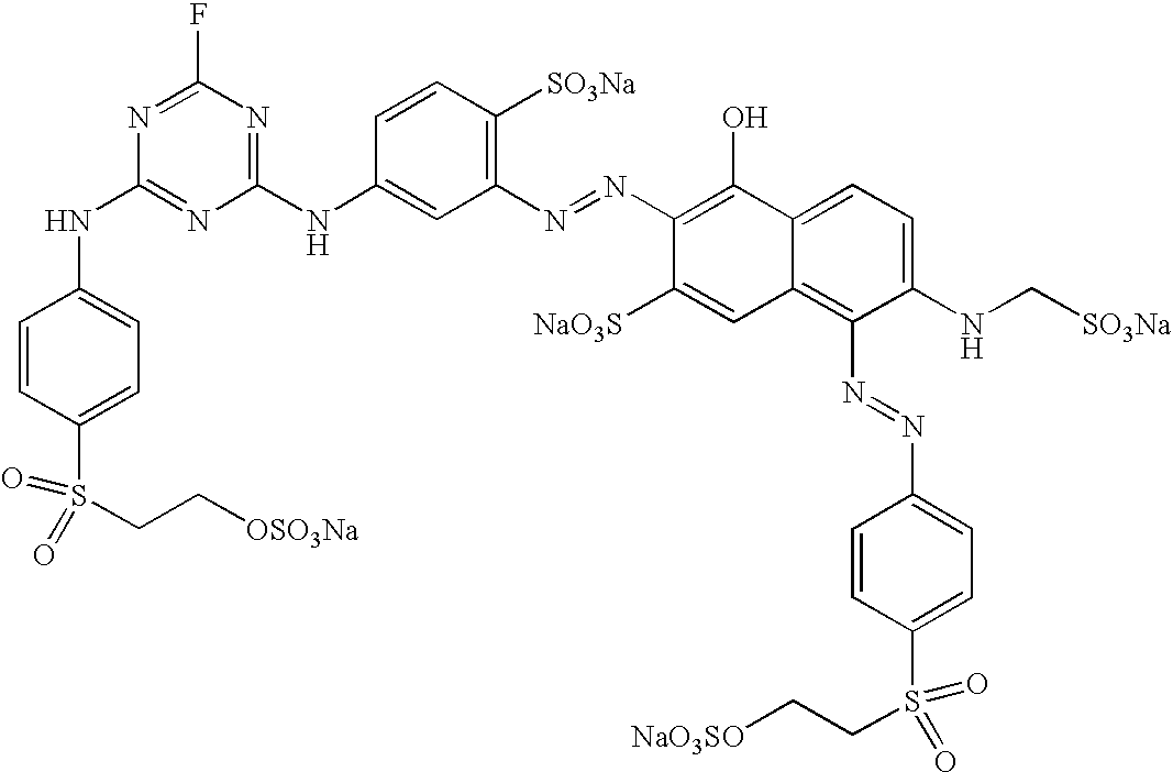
C1=CC([SO3Na])=C(N=NC2=C(O)C3=CC=C(NC[SO3Na])C(N=NC4=CC=C(S(CC[NaO3SO])(=O)=O)C=C4)=C3C=C2[NaO3S])C=C1NC1=NC(F)=NC(NC2=CC=C(S(CC[OSO3Na])(=O)=O)C=C2)=N1
